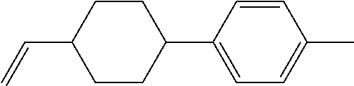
C1CC(C2=CC=C(C)C=C2)CCC1C=C
